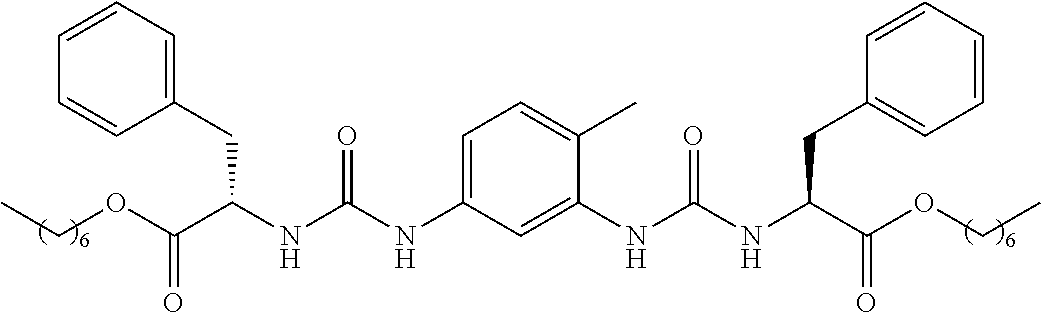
C1(CC(NC(NC2=CC=C(C)C(NC(NC(CC3=CC=CC=C3)C(OCC)=O)=O)=C2)=O)C(OCC)=O)=CC=CC=C1
